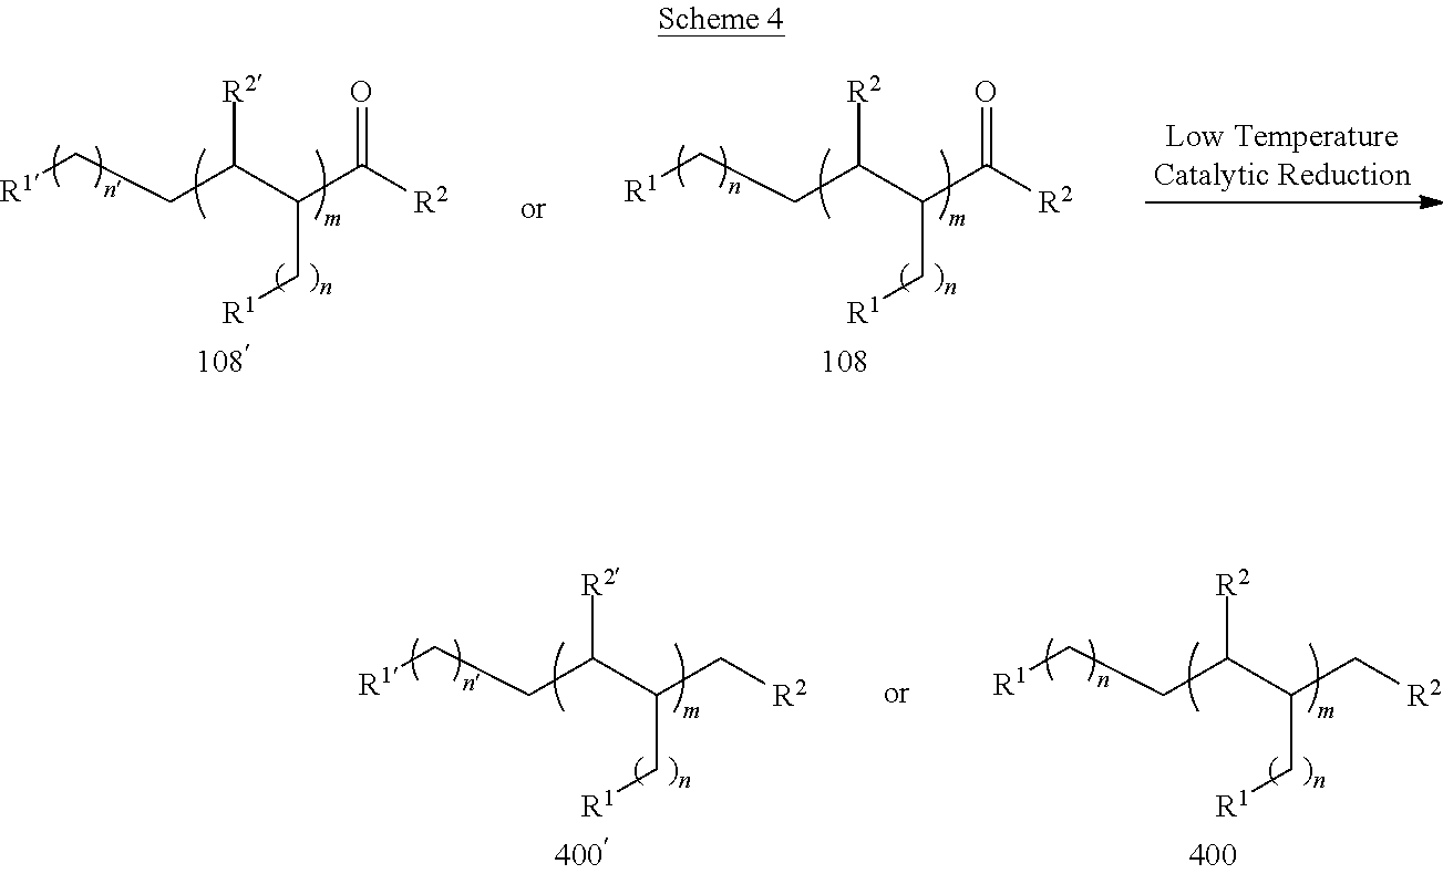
[R1]CCC(C(C([R2])=O)C[R1])[R2].[R1]CCC(C(C([R2])=O)C[R1])[R2].[R1]CCC(C(C[R2])C[R1])[R2].[R1]CCC(C(C[R2])C[R1])[R2]
